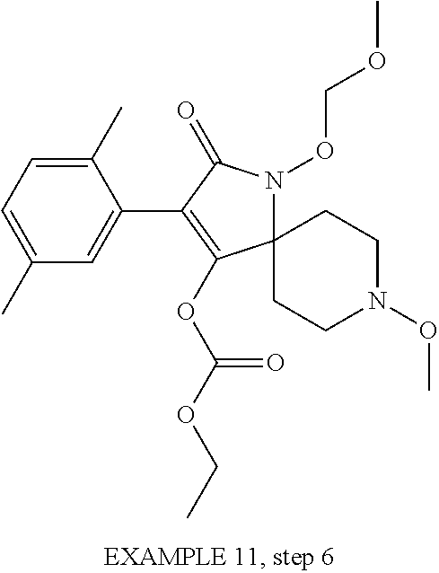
C12(N(OCOC)C(=O)C(C3=CC(C)=CC=C3C)=C1OC(OCC)=O)CCN(OC)CC2
